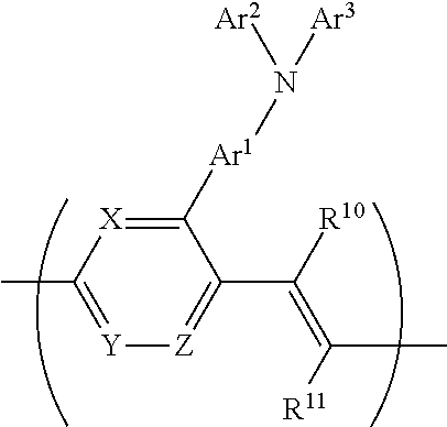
[Y]1=C(C)[X]=C([Ar1]N([Ar2])[Ar3])C(C([R10])=C([R11])C)=[Z]1
